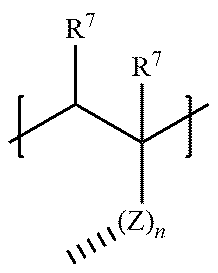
[R7]C(C)C(C)([(Z)n]C)[R7]
